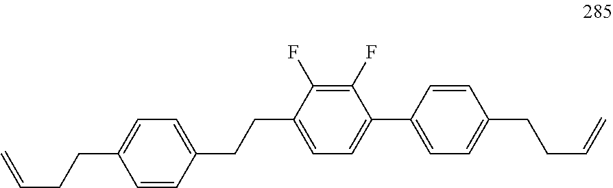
C=CCCC1=CC=C(CCC2=CC=C(C3=CC=C(CCC=C)C=C3)C(F)=C2F)C=C1
